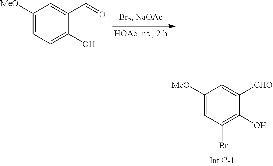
C1([MeO])=CC(Br)=C(O)C([CHO])=C1.C1([MeO])=CC=C(O)C(C=O)=C1
